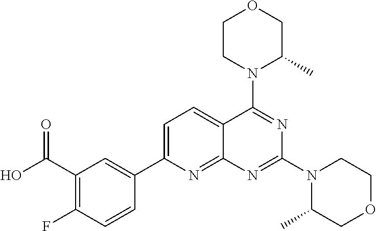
C1=C(C2=CC(C(O)=O)=C(F)C=C2)N=C2C(=C1)C(N1C(C)COCC1)=NC(N1C(C)COCC1)=N2
